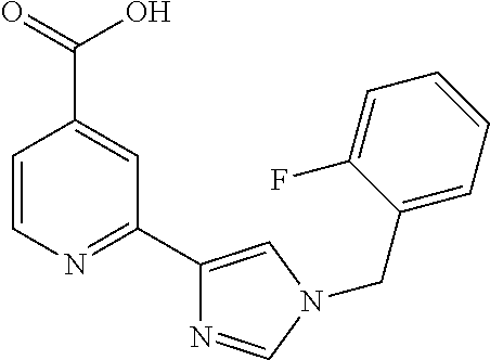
C1=CN=C(C2=CN(CC3=CC=CC=C3F)C=N2)C=C1C(=O)O
